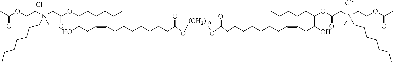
CC(OCCN(CC(OC(CCCCC)C(CC=CCCCCCCCC(=O)O[(CH2)10]OC(=O)CCCCCCCC=CCC(O)C(CCCCC)OC(=O)CN(CCOC(C)=O)(C)CCCCCCC)O)=O)(CCCCCCC)C)=O.[Cl-].[Cl-]
